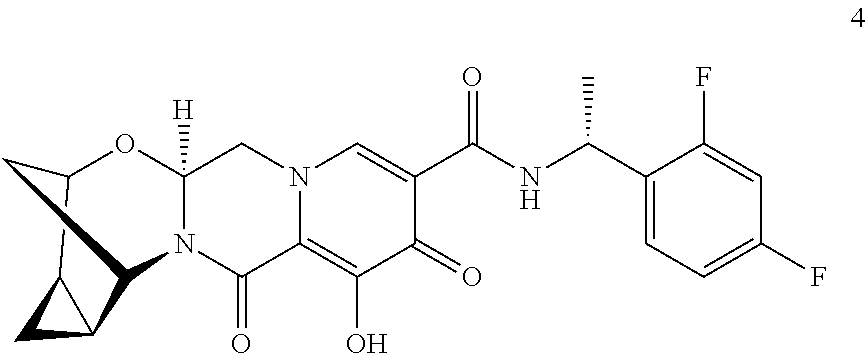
C1(C(NC(C2=CN3C(=C(O)C2=O)C(=O)N2C([H])(C3)OC3C4C(C4)C2C3)=O)C)=CC=C(F)C=C1F
